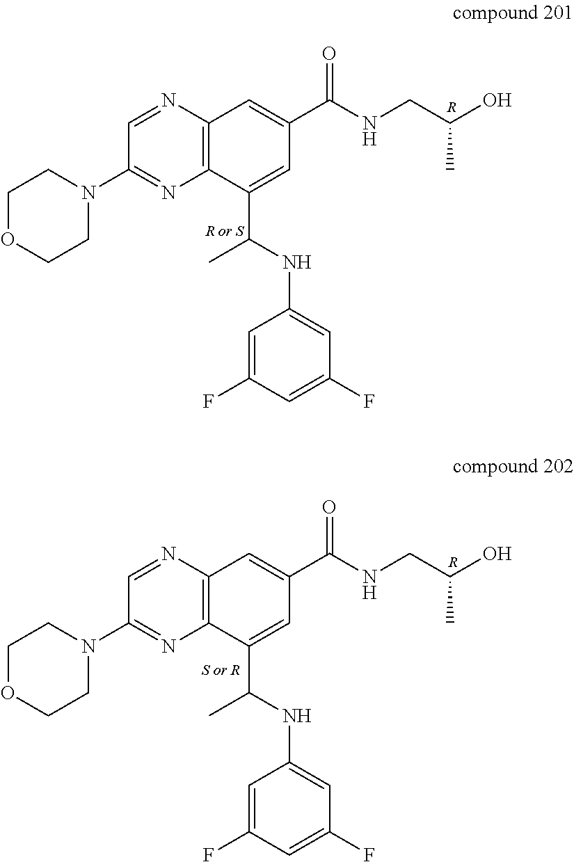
C1=NC2=C(N=C1N1CCOCC1)C(C(NC1=CC(F)=CC(F)=C1)C)=CC(C(NCC(O)C)=O)=C2.[R].C1=NC2=C(N=C1N1CCOCC1)C(C(NC1=CC(F)=CC(F)=C1)C)=CC(C(NCC(O)C)=O)=C2.[R]
